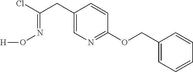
C1(CC(Cl)=NO[H])=CN=C(OCC2=CC=CC=C2)C=C1
